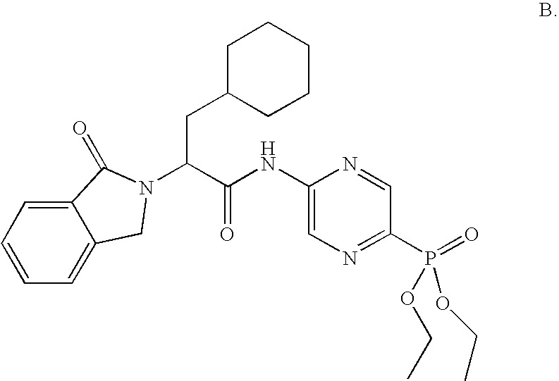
C(C(NC1=CN=C(P(=O)(OCC)OCC)C=N1)=O)(CC1CCCCC1)N1CC2=CC=CC=C2C1=O
